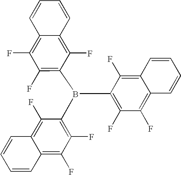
B(C1=C(F)C(F)=C2C(=C1F)C=CC=C2)(C1=C(F)C(F)=C2C(=C1F)C=CC=C2)C1=C(F)C(F)=C2C(=C1F)C=CC=C2
